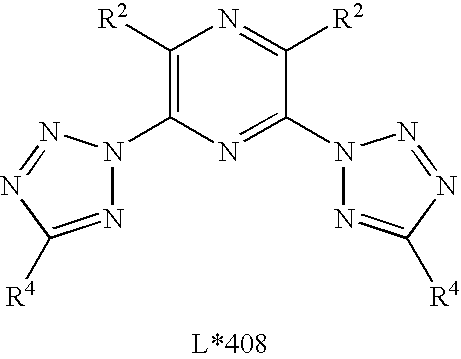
C1(N2N=C([R4])N=N2)=C([R2])N=C([R2])C(N2N=C([R4])N=N2)=N1
